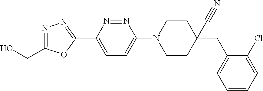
C(C1=NN=C(C2=CC=C(N3CCC(C#N)(CC4=CC=CC=C4Cl)CC3)N=N2)O1)O
